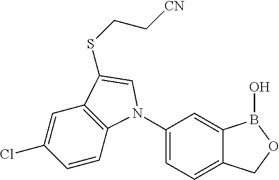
C1(N2C3=C(C=C(Cl)C=C3)C(SCC[CN])=C2)=CC=C2C(=C1)B(O)OC2
